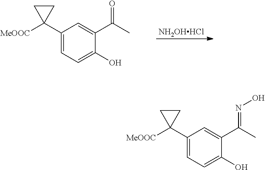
C1(C2([MeOOC])CC2)=CC=C(O)C(C(C)=O)=C1.[NH2OHHCl].C1(C2([MeOOC])CC2)=CC=C(O)C(C(C)=NO)=C1
